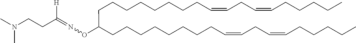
C(CCCCCCC=CCC=CCCCCC)CC(CCCCCCCCC=CCC=CCCCCC)ON=C(CCN(C)C)[H]
